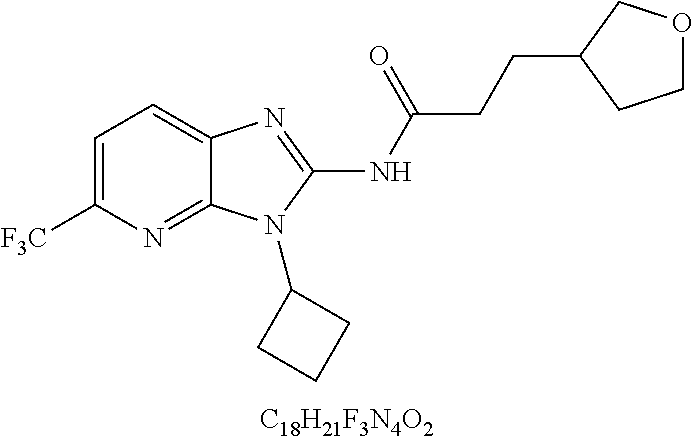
C1=C([F3C])N=C2C(=C1)N=C(NC(CCC1CCOC1)=O)N2C1CCC1.[C18H21F3N4O2]
